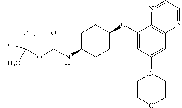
C1(OC2CCC(NC(OC(C)(C)C)=O)CC2)=CC(N2CCOCC2)=CC2=C1N=CC=N2
